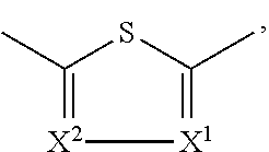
C1(C)=[X2][X1]=C(C)S1
